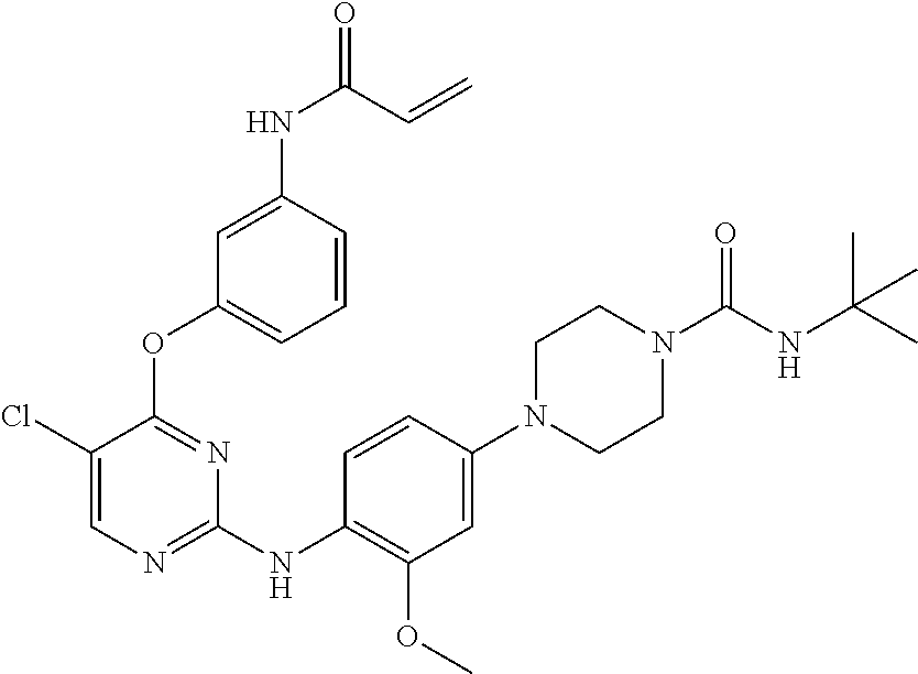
C1(Cl)=CN=C(NC2=C(OC)C=C(N3CCN(C(=O)NC(C)(C)C)CC3)C=C2)N=C1OC1=CC=CC(NC(=O)C=C)=C1
